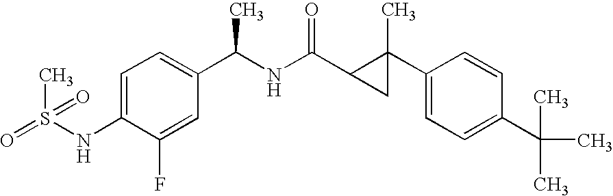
C1=C(NS(=O)(C)=O)C(F)=CC(C(C)NC(=O)C2CC2(C2=CC=C(C(C)(C)C)C=C2)C)=C1
